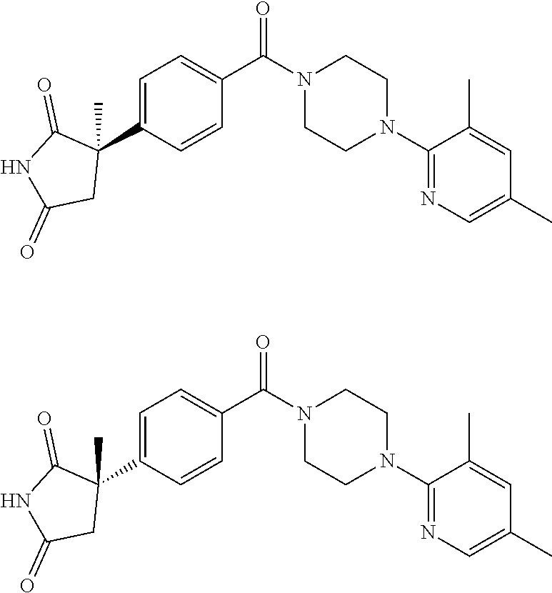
C1=C(C2(C)C(=O)NC(=O)C2)C=CC(C(N2CCN(C3=NC=C(C)C=C3C)CC2)=O)=C1.C1=C(C2(C)C(=O)NC(=O)C2)C=CC(C(N2CCN(C3=NC=C(C)C=C3C)CC2)=O)=C1
